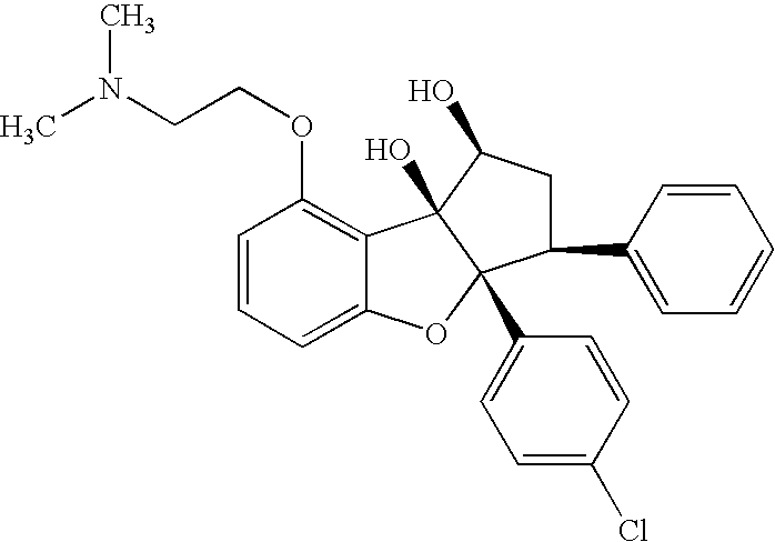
C1=CC=C2C(=C1OCCN(C)C)C1(O)C(C3=CC=C(Cl)C=C3)(O2)C(C2=CC=CC=C2)CC1O
